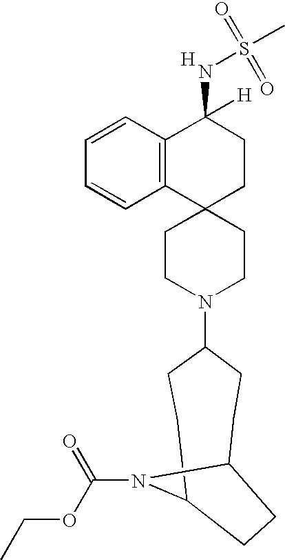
C1CN(C2CCC3N(C(OCC)=O)C(CC2)CC3)CCC12CCC(NS(C)(=O)=O)([H])C1=C2C=CC=C1.[H]
